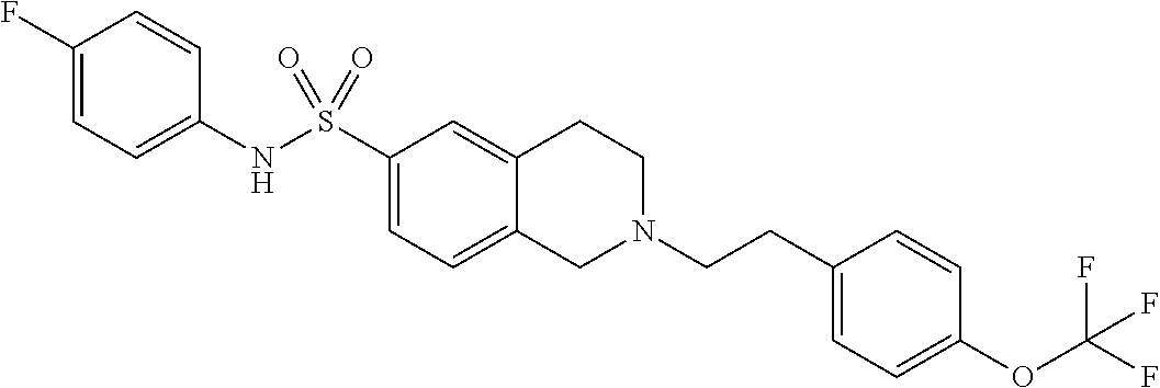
C1(F)=CC=C(NS(C2=CC=C3C(=C2)CCN(CCC2=CC=C(OC(F)(F)F)C=C2)C3)(=O)=O)C=C1
